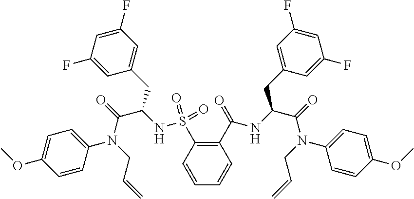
C1(C(=O)NC(C(=O)N(CC=C)C2=CC=C(OC)C=C2)CC2=CC(F)=CC(F)=C2)=C(S(NC(C(=O)N(CC=C)C2=CC=C(OC)C=C2)CC2=CC(F)=CC(F)=C2)(=O)=O)C=CC=C1
